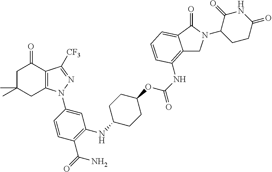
C1C(C)(C)CC2=C(C1=O)C([CF3])=NN2C1=CC(NC2CCC(OC(=O)NC3=C4CN(C5CCC(=O)NC5=O)C(=O)C4=CC=C3)CC2)=C(C(N)=O)C=C1
